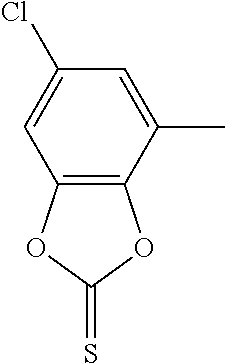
C1=C(C)C2=C(C=C1Cl)OC(=S)O2
